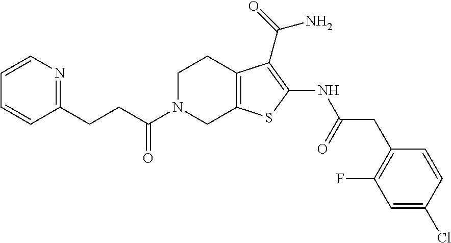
C1(CCC(=O)N2CC3=C(CC2)C(C(N)=O)=C(NC(CC2=C(F)C=C(Cl)C=C2)=O)S3)=NC=CC=C1
